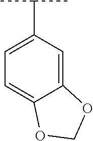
C12=CC(C(C)C)=CC=C1OCO2
